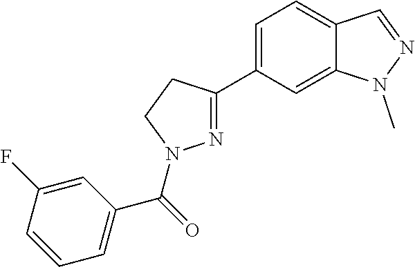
N1=C(C2=CC=C3C(=C2)N(C)N=C3)CCN1C(=O)C1=CC=CC(F)=C1
